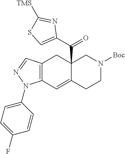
C12=C(C=C3C(C(C4=CSC([TMS])=N4)=O)(C1)CN([Boc])CC3)N(C1=CC=C(F)C=C1)N=C2
